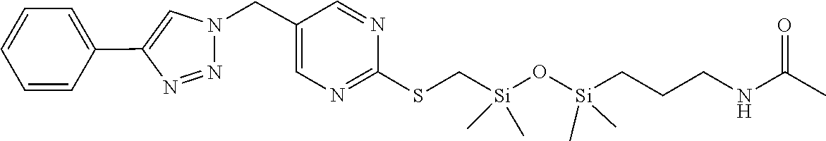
C[Si](CSC1=NC=C(CN2N=NC(C3=CC=CC=C3)=C2)C=N1)(O[Si](C)(CCCNC(=O)C)C)C
